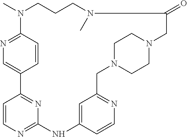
C1=CC2=NC=C1C1=NC(=NC=C1)NC1=CC(=NC=C1)CN1CCN(CC1)CC(=O)N(C)CCCN2C
